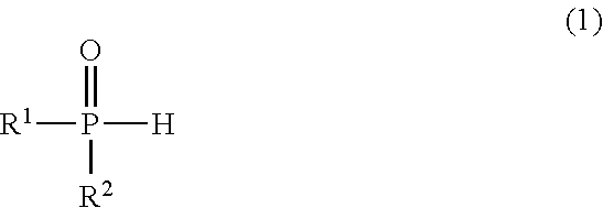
[R1]P([H])(=O)[R2]
